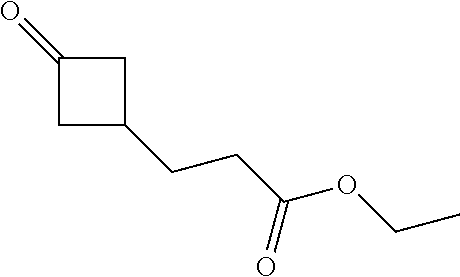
C1(=O)CC(CCC(OCC)=O)C1
